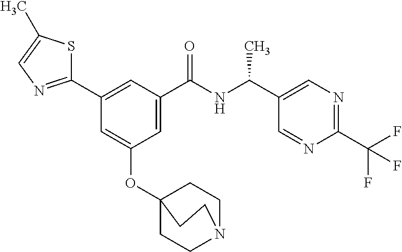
C1(C2=NC=C(C)S2)=CC(C(NC(C2=CN=C(C(F)(F)F)N=C2)C)=O)=CC(OC23CCN(CC2)CC3)=C1
